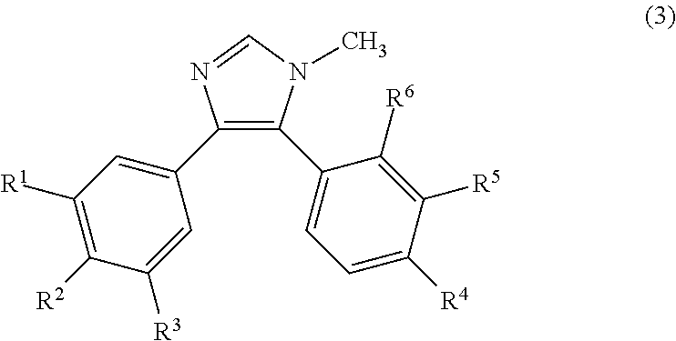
C1(C2=C(C3=CC=C([R4])C([R5])=C3[R6])N(C)C=N2)=CC([R1])=C([R2])C([R3])=C1
